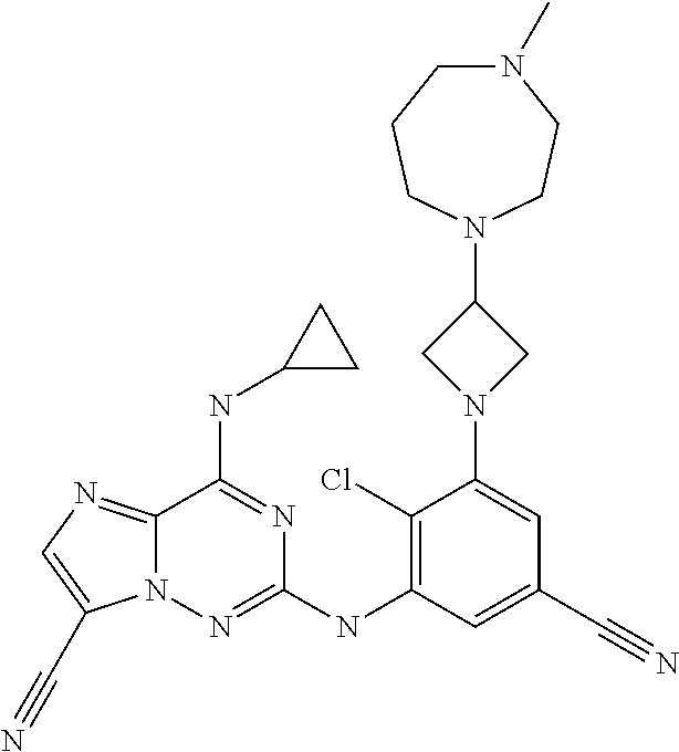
C12=NC=C(C#N)N1N=C(NC1=C(Cl)C(N3CC(N4CCCN(C)CC4)C3)=CC(C#N)=C1)N=C2NC1CC1
